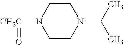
[CH2C](=O)N1CCN(C(C)C)CC1
